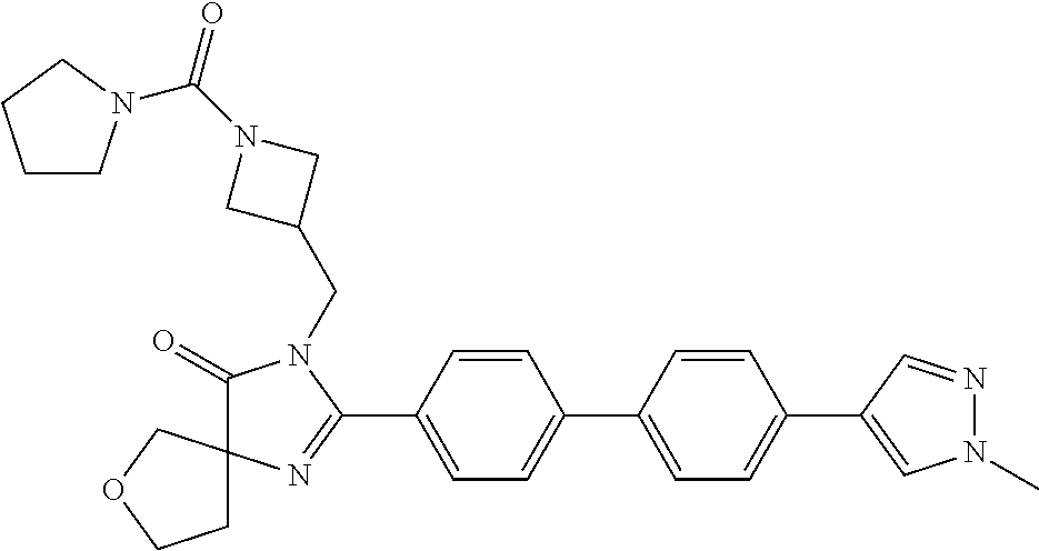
C1(=O)N(CC2CN(C(=O)N3CCCC3)C2)C(C2=CC=C(C3=CC=C(C4=CN(C)N=C4)C=C3)C=C2)=NC12CCOC2
